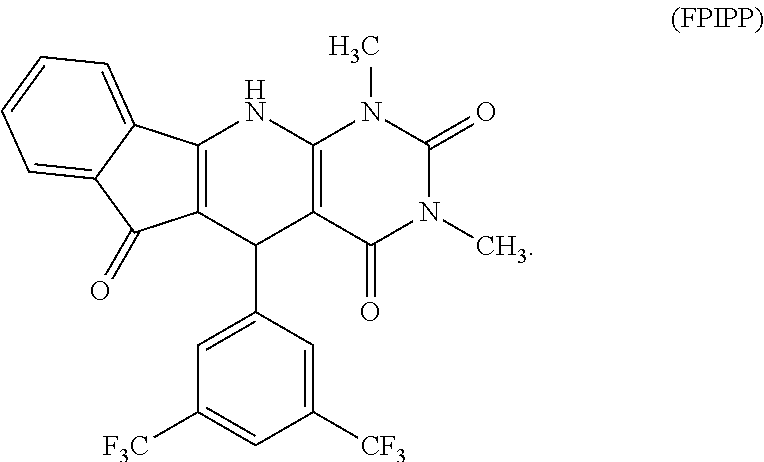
C12=C(C(C3=CC([F3C])=CC([CF3])=C3)C3=C(N1)N(C)C(=O)N(C)C3=O)C(=O)C1=CC=CC=C21
